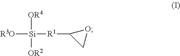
[R3O][Si]([R1]C1CO1)([OR4])[OR2]
